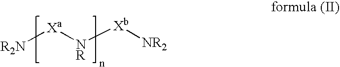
[Xa]([R2N])[NR][Xb][NR2]
